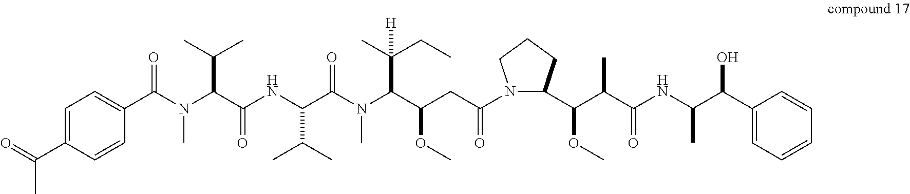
C1=C(C(C)=O)C=CC(C(=O)N(C)C(C(C)C)C(=O)NC(C(=O)N(C(C(CC)(C)[H])C(OC)CC(N2C(C(OC)C(C(NC(C)C(C3=CC=CC=C3)O)=O)C)CCC2)=O)C)C(C)C)=C1
